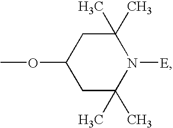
COC1CC(C)(C)N([E])C(C)(C)C1
